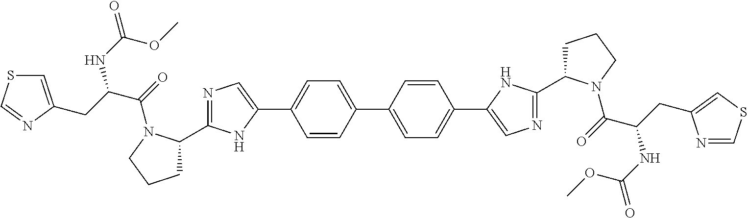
C1=CC(C2=CC=C(C3=CN=C(C4CCCN4C(C(CC4=CSC=N4)NC(=O)OC)=O)N3)C=C2)=CC=C1C1=CN=C(C2CCCN2C(C(CC2=CSC=N2)NC(=O)OC)=O)N1
